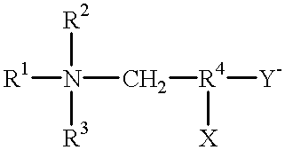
[R1]N(C[R4]([Y])[X])([R2])[R3]
